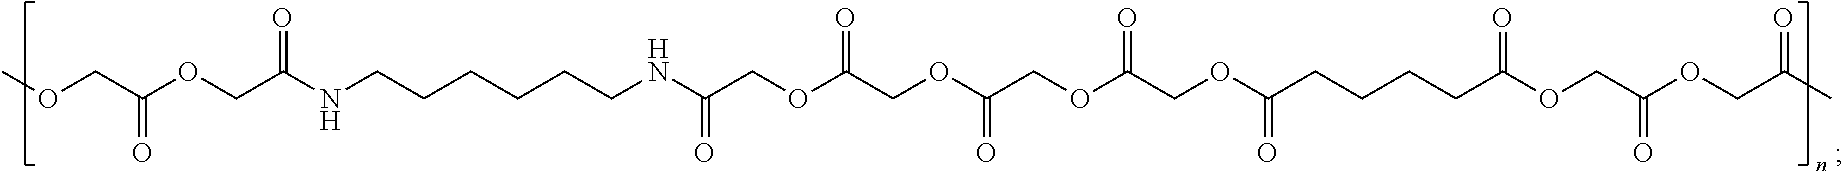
COCC(OCC(NCCCCCCNC(COC(COC(COC(COC(CCCCC(OCC(OCC(C)=O)=O)=O)=O)=O)=O)=O)=O)=O)=O
